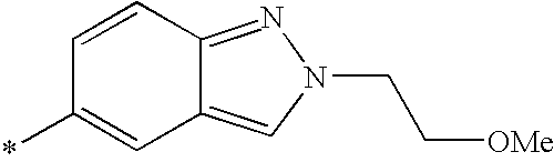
*C1=CC2=CN(CC[OMe])N=C2C=C1
